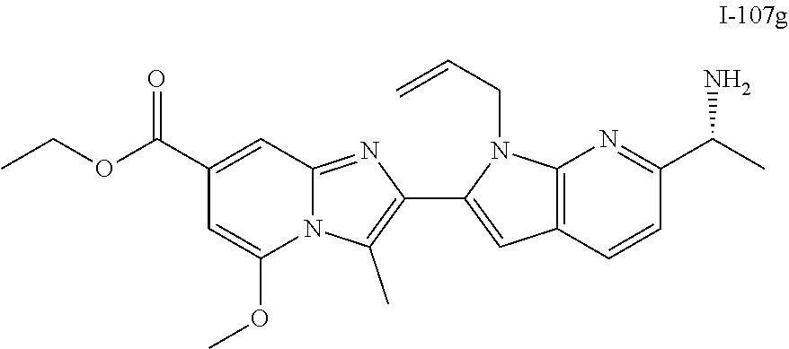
COC1=CC(C(OCC)=O)=CC2=NC(C3=CC4=C(N=C(C(C)N)C=C4)N3CC=C)=C(C)N21
